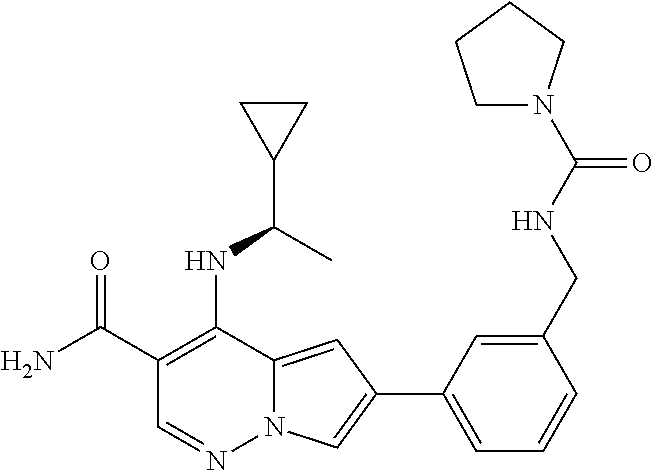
C1(C(N)=O)=C(NC(C2CC2)C)C2=CC(C3=CC=CC(CNC(=O)N4CCCC4)=C3)=CN2N=C1
